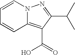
N12C(=C(C(=O)O)C(C(C)C)=N1)C=CC=C2
